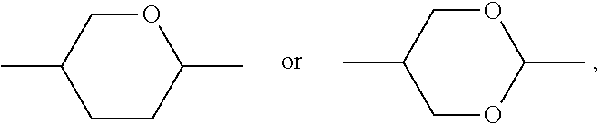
O1CC(C)CCC1C.O1CC(C)COC1C
